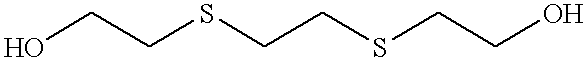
OCCSCCSCCO
